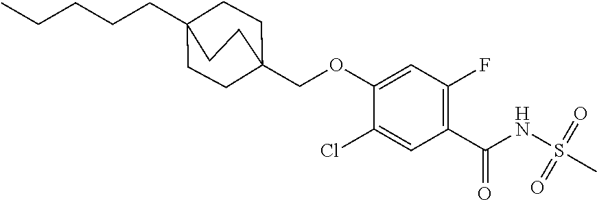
C1(OCC23CCC(CCCCC)(CC2)CC3)=CC(F)=C(C(=O)NS(=O)(=O)C)C=C1Cl
